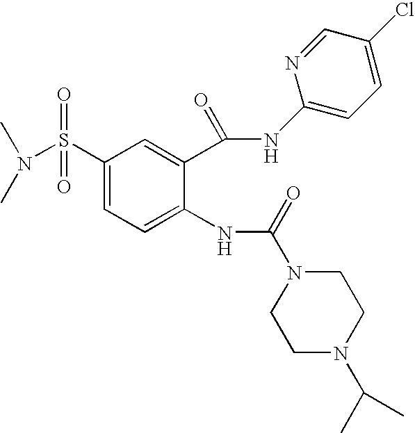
C1(S(N(C)C)(=O)=O)=CC=C(NC(N2CCN(C(C)C)CC2)=O)C(C(NC2=CC=C(Cl)C=N2)=O)=C1
